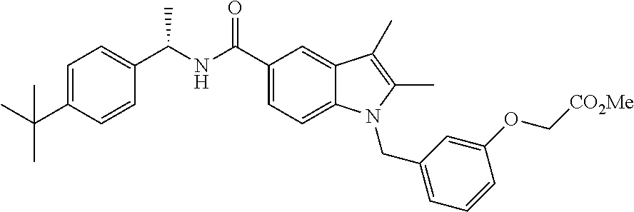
C1=C(C(C)(C)C)C=CC(C(NC(C2=CC=C3C(=C2)C(C)=C(C)N3CC2=CC=CC(OC[CO2Me])=C2)=O)C)=C1
